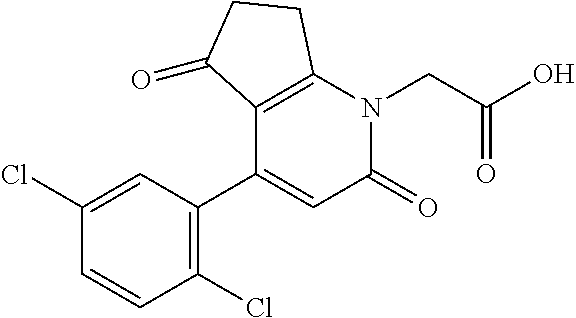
C1=C(Cl)C=CC(Cl)=C1C1=CC(=O)N(CC(O)=O)C2=C1C(=O)CC2
